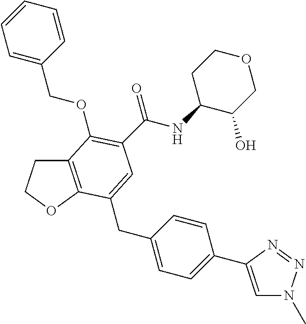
C12=C(OCC1)C(CC1=CC=C(C3=CN(C)N=N3)C=C1)=CC(C(NC1C(O)COCC1)=O)=C2OCC1=CC=CC=C1
